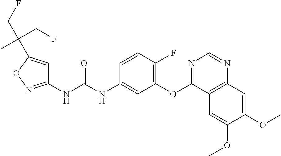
C1(NC(NC2=CC(OC3=NC=NC4=C3C=C(OC)C(OC)=C4)=C(F)C=C2)=O)=NOC(C(CF)(CF)C)=C1
